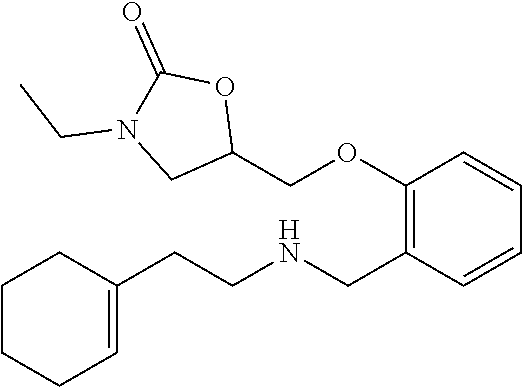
C1(CCNCC2=C(OCC3OC(=O)N(CC)C3)C=CC=C2)=CCCCC1
